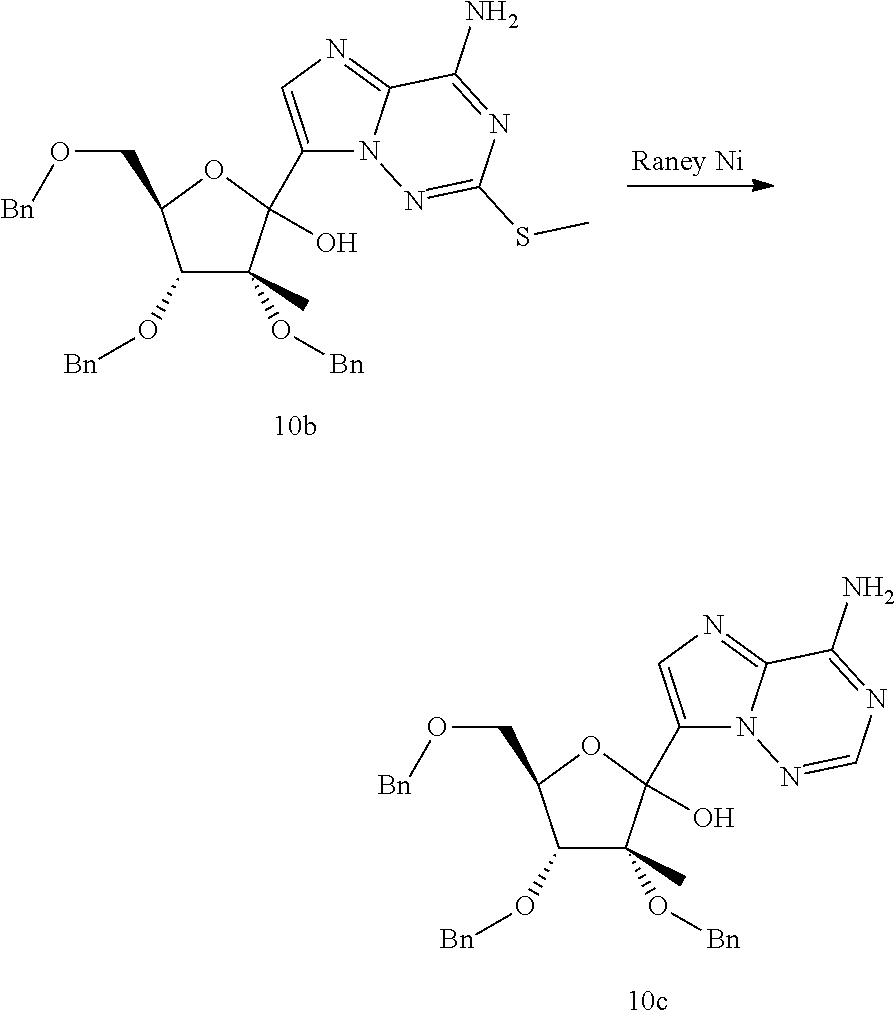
C1(O[Bn])C(C)(O[Bn])C(C2=CN=C3N2N=CN=C3N)(O)OC1CO[Bn].C1(O[Bn])C(C)(O[Bn])C(C2=CN=C3N2N=C(SC)N=C3N)(O)OC1CO[Bn].[Raney Ni]
